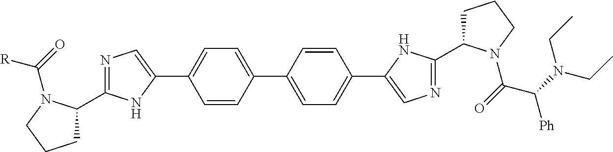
C1=C(C2=CC=C(C3=CN=C(C4CCCN4C([R])=O)N3)C=C2)C=CC(C2=CN=C(C3CCCN3C(C(N(CC)CC)[Ph])=O)N2)=C1
